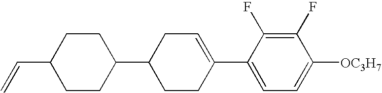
C1(F)=C(F)C(C2=CCC(C3CCC(C=C)CC3)CC2)=CC=C1[OC3H7]
